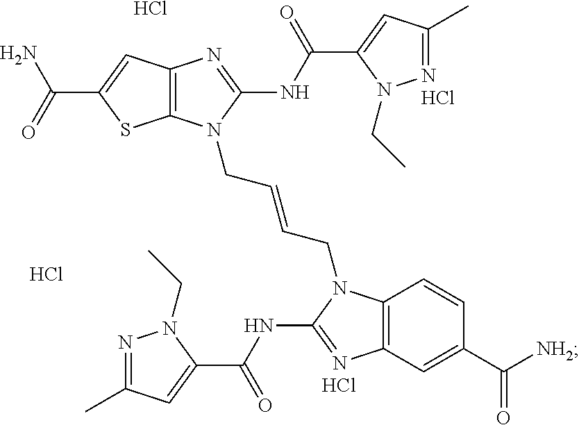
C12=C(N=C(NC(C3=CC(C)=NN3CC)=O)N1CC=CCN1C3=C(N=C1NC(C1=CC(C)=NN1CC)=O)C=C(C(=O)[NH2])C=C3)C=C(C(=O)N)S2.Cl.Cl.Cl.Cl
